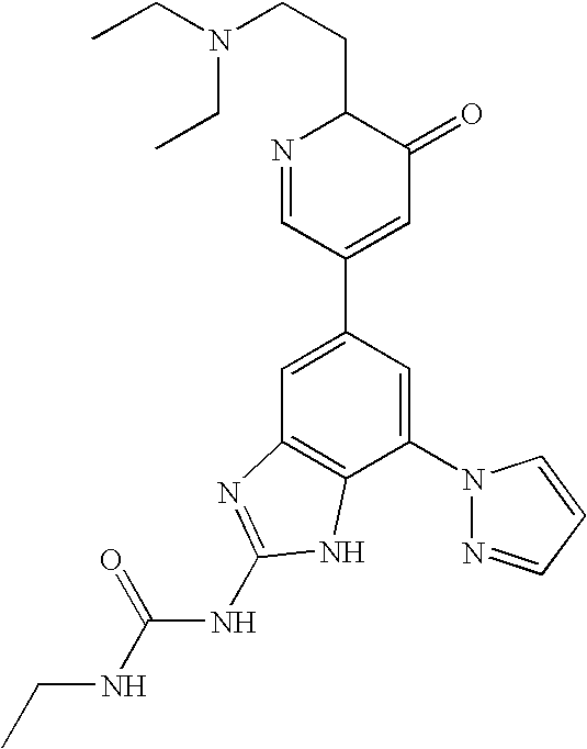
C1=C(C2=CC(=O)C(CCN(CC)CC)N=C2)C=C(N2N=CC=C2)C2=C1N=C(NC(NCC)=O)N2
